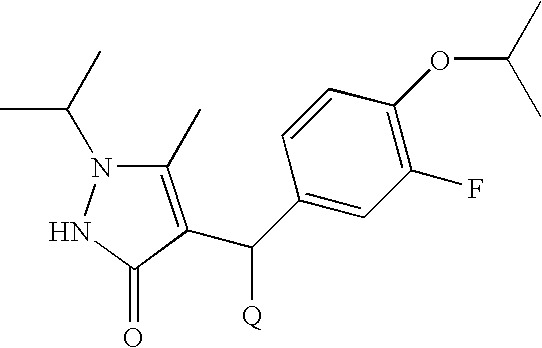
C1(C)=C(C(C2=CC(F)=C(OC(C)C)C=C2)[Q])C(=O)NN1C(C)C
